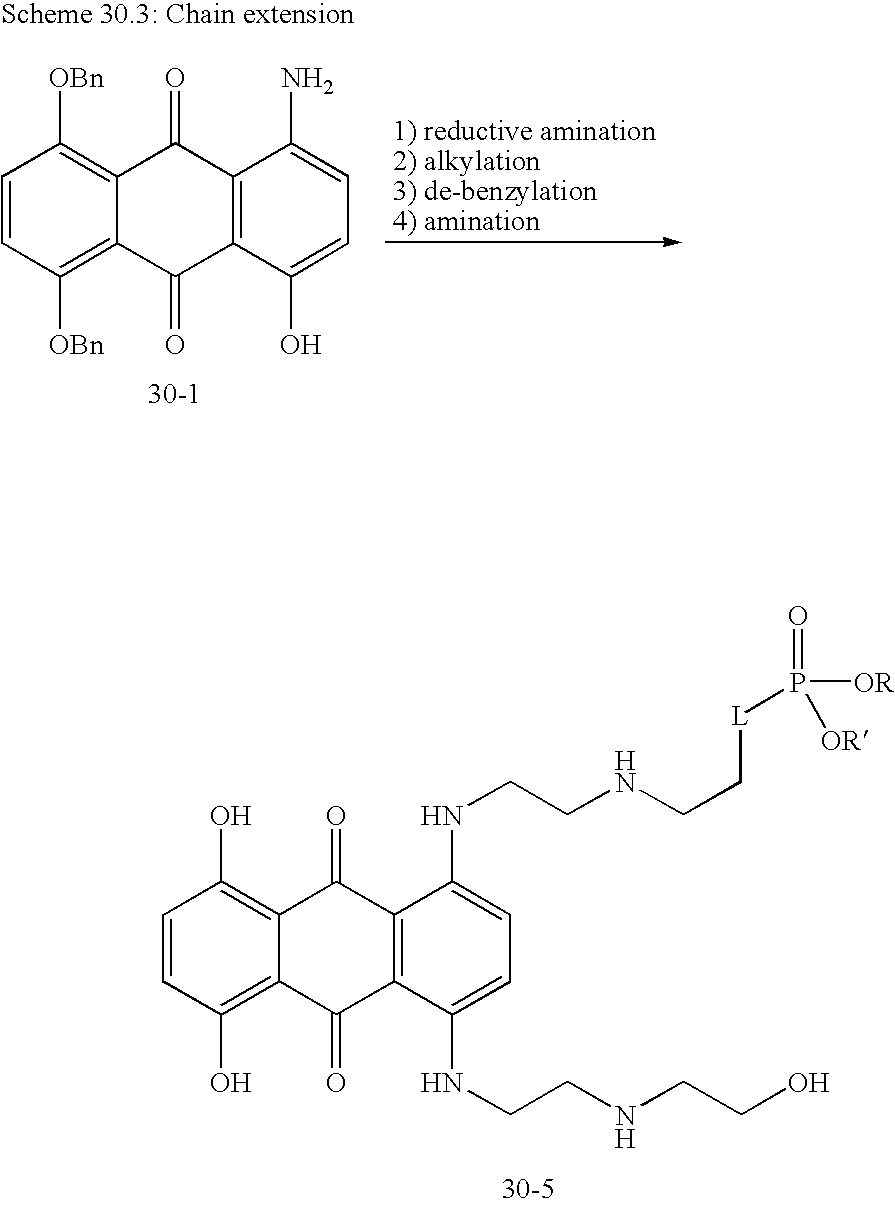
C1=CC([OBn])=C2C(=C1[OBn])C(=O)C1=C(C2=O)C(O)=CC=C1N.C1=CC(O)=C2C(=C1O)C(=O)C1=C(C2=O)C(NCCNCCO)=CC=C1NCCNCC[L]P(=O)([OR])[OR]
